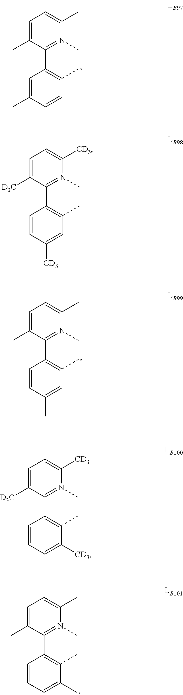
C1=C(C)N(C)=C(C2=C(C)C=CC(C)=C2)C(C)=C1.C1=C([CD3])N(C)=C(C2=C(C)C=C([CD3])C=C2)C([D3C])=C1.C1=C(C)N(C)=C(C2=C(C)C=C(C)C=C2)C(C)=C1.C1=C([CD3])N(C)=C(C2=C(C)C([CD3])=CC=C2)C([D3C])=C1.C1=C(C)N(C)=C(C2=C(C)C(C)=CC=C2)C(C)=C1
